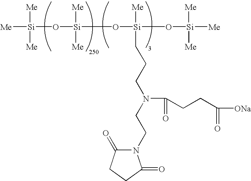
[Si]([Me])([Me])([Me])O[Si]([Me])([Me])O[Si](CCCN(CCN1C(=O)CCC1=O)C(=O)CCC(=O)[ONa])([Me])O[Si]([Me])([Me])[Me]
